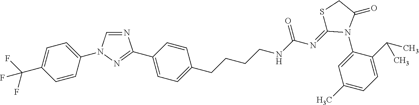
N1=CN(C2=CC=C(C(F)(F)F)C=C2)N=C1C1=CC=C(CCCCNC(N=C2SCC(=O)N2C2=CC(C)=CC=C2C(C)C)=O)C=C1
